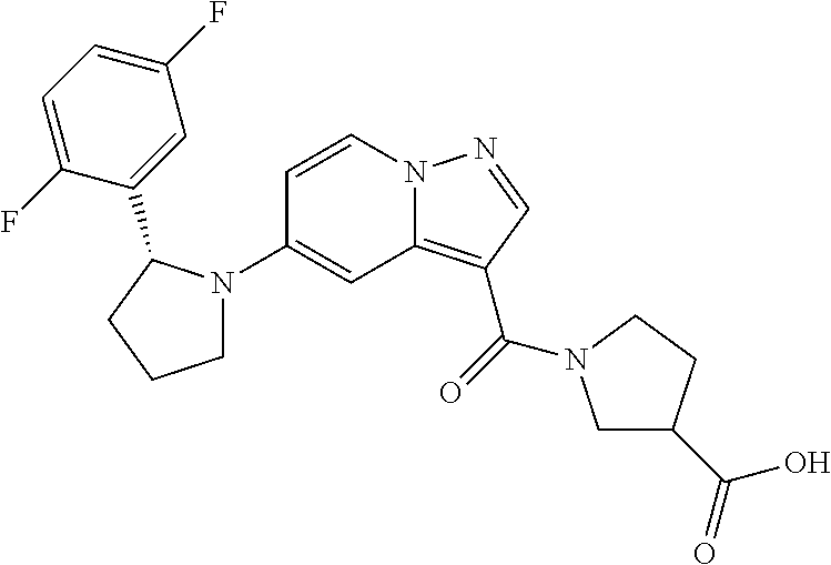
C1(N2CCCC2C2=CC(F)=CC=C2F)=CC2=C(C(=O)N3CC(C(=O)O)CC3)C=NN2C=C1
